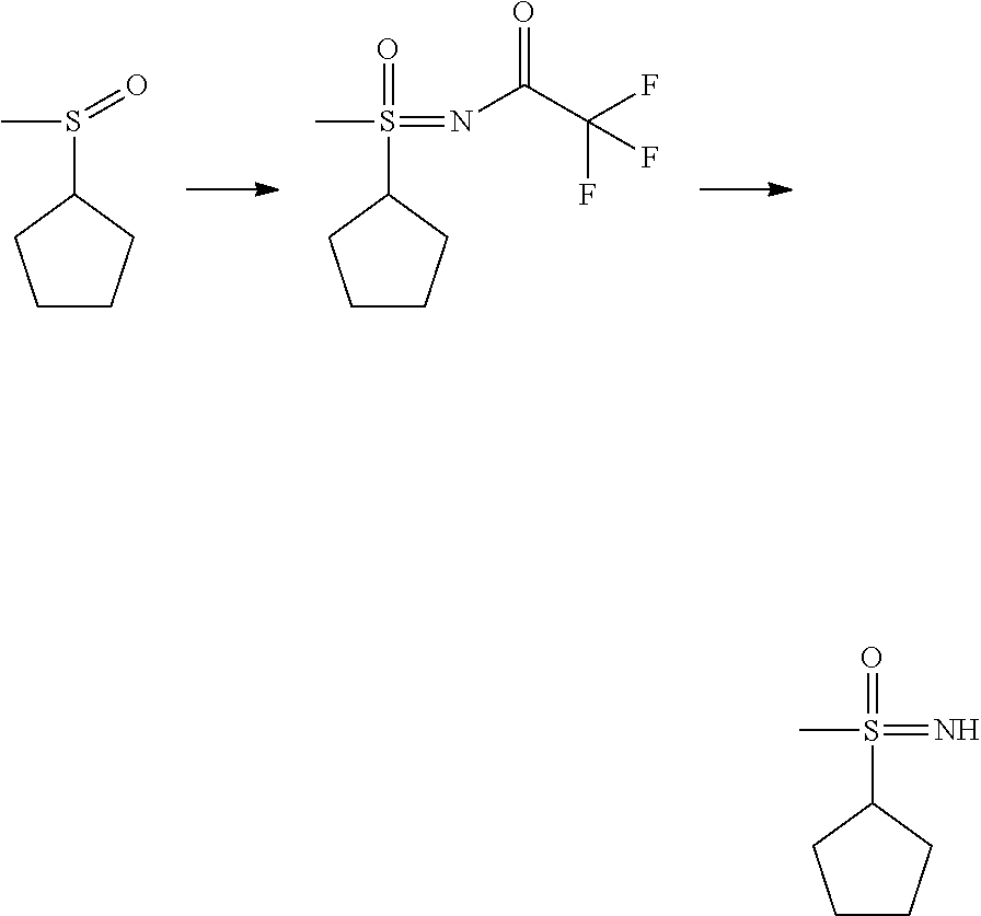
C1CCC(S(C)=O)C1.C1CCC(S(C)(=O)=NC(C(F)(F)F)=O)C1.C1CCC(S(C)(=O)=N)C1
